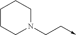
C1CCN(CC->C)CC1
